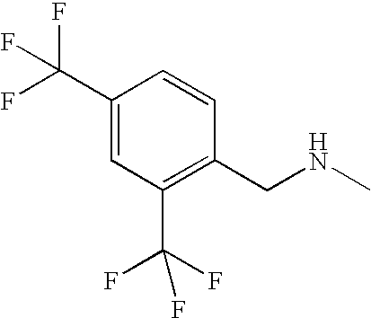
C1(C(F)(F)F)=C(CNC)C=CC(C(F)(F)F)=C1
